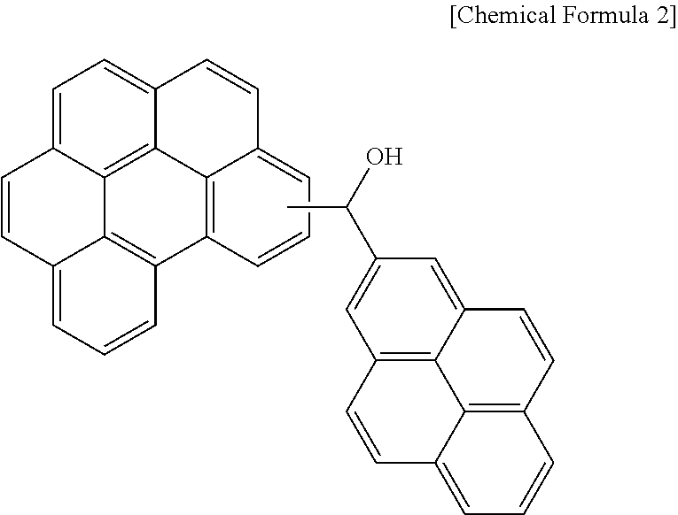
C1=C2C3=C4C(=C1)C=CC1=CC=CC(=C41)C1=C3C(=CC=C1)C=C2.CC(O)C1=CC2=C3C(=C1)C=CC1=C3C(=CC=C1)C=C2
